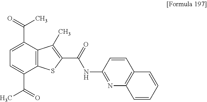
C12=C(C(C(=O)C)=CC=C1C(=O)C)C(C)=C(C(=O)NC1=NC3=C(C=C1)C=CC=C3)S2
